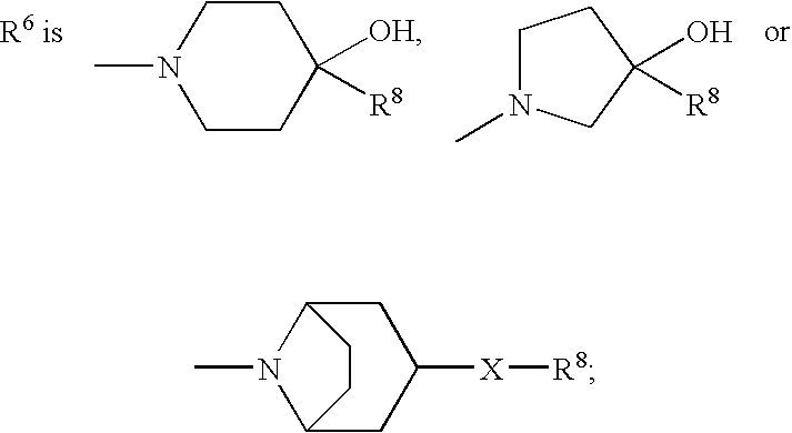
CN1CCC([OH])([R8])CC1.C1N(C)CC(O)([R8])C1.N1(C)C2CC([X][R8])CC1CC2
